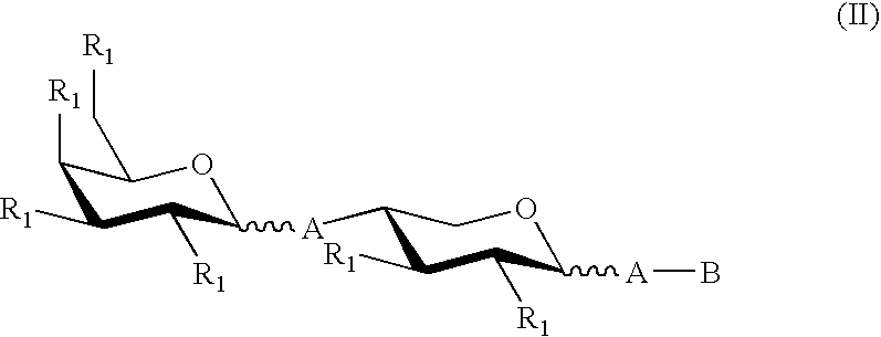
C1([R1])C([R1])C([R1])C([A]C2C([R1])C([R1])C([A]B)OC2)OC1C[R1]
